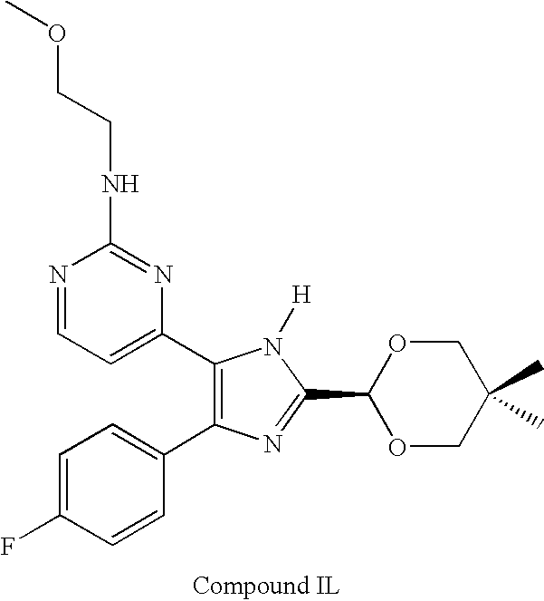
C1=C(F)C=CC(C2=C(C3=CC=NC(NCCOC)=N3)N([H])C(C3OCC(C)(C)CO3)=N2)=C1
